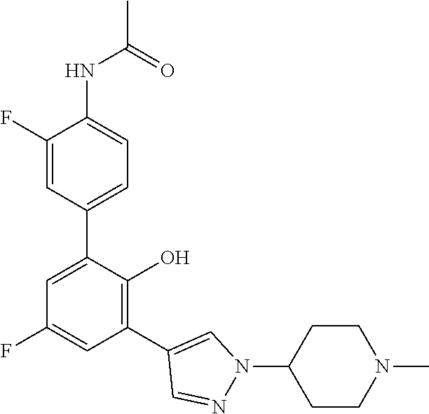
C1(NC(C)=O)=CC=C(C2=CC(F)=CC(C3=CN(C4CCN(C)CC4)N=C3)=C2O)C=C1F
